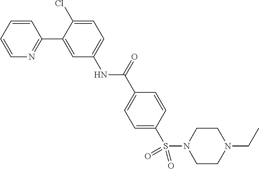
C1=CC=CN=C1C1=CC(NC(=O)C2=CC=C(S(N3CCN(CC)CC3)(=O)=O)C=C2)=CC=C1Cl
